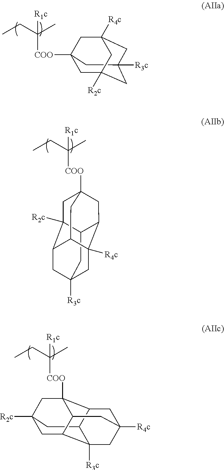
C1C2([COO]C([R1c])(CC)C)CC3([R4c])CC([R3c])(CC1([R2c])C3)C2.C1C2([R2c])C3C4CC1([COO]C([R1c])(CC)C)CC1C2CC([R3c])(CC41[R4c])C3.C1C2([R2c])CC3([COO]C([R1c])(CC)C)C4CC5([R4c])CC([R3c])(C4C2)C1C3C5
